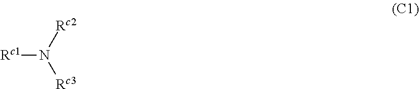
[Rc1]N([Rc2])[Rc3]
